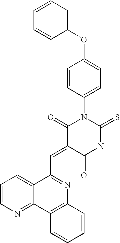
C1=CC=CC(OC2=CC=C(N3C(=O)C(=CC4=NC5=C(C6=NC=CC=C46)C=CC=C5)C(=O)NC3=S)C=C2)=C1
